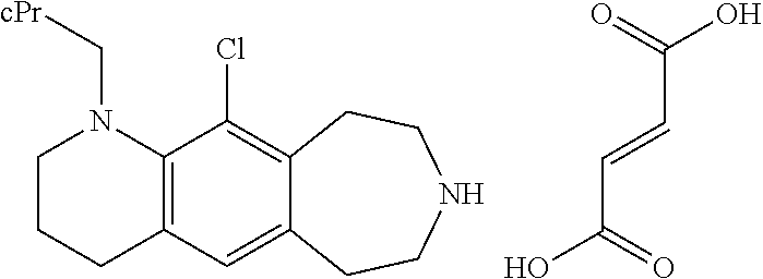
C1CCC2=C(N1C[cPr])C(Cl)=C1C(=C2)CCNCC1.C(C=CC(O)=O)(O)=O
